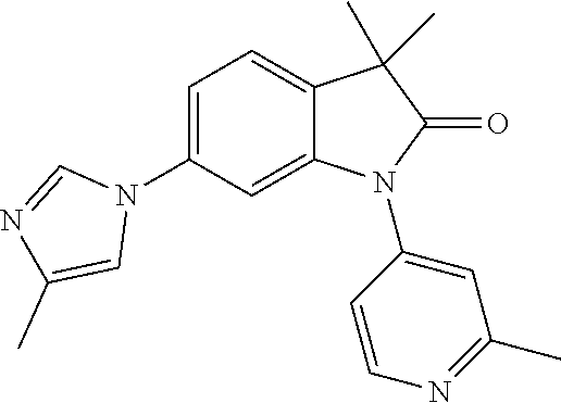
N1(C2=CC=C3C(=C2)N(C2=CC(C)=NC=C2)C(=O)C3(C)C)C=NC(C)=C1
